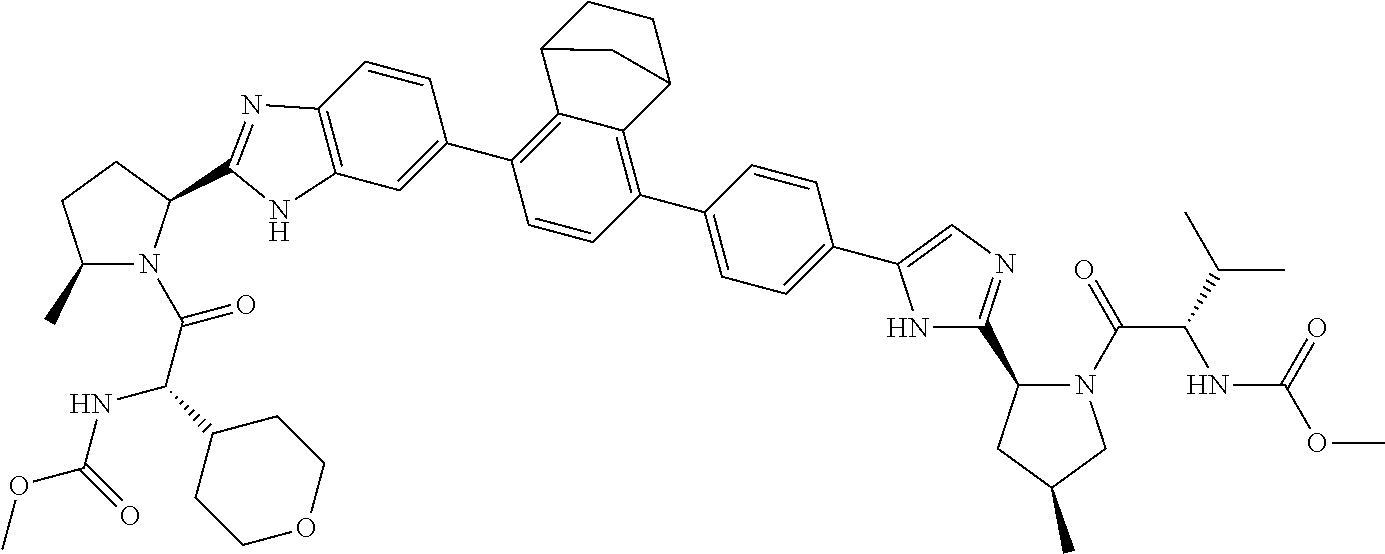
C1CC2C3=C(C4=CC5=C(C=C4)N=C(C4N(C(=O)C(NC(OC)=O)C6CCOCC6)C(C)CC4)N5)C=CC(C4=CC=C(C5=CN=C(C6N(C(C(NC(=O)OC)C(C)C)=O)CC(C)C6)N5)C=C4)=C3C1C2
